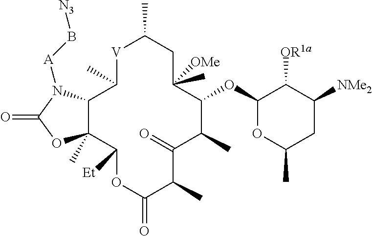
[V]1C(C)C2C(C)(C([Et])OC(=O)C(C)C(=O)C(C)C(OC3OC(C)CC([NMe2])C3[OR1a])C(C)([OMe])CC1C)OC(=O)N2[A]B[N3]
